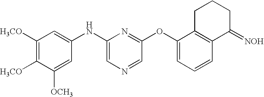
C1([H3CO])=C([H3CO])C([OCH3])=CC(NC2=CN=CC(OC3=CC=CC4=C3CCCC4=[NOH])=N2)=C1
